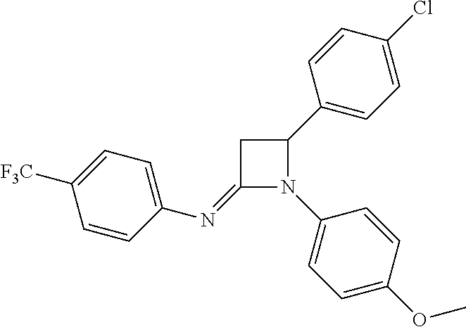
C1(=NC2=CC=C([F3C])C=C2)N(C2=CC=C(OC)C=C2)C(C2=CC=C(Cl)C=C2)C1
